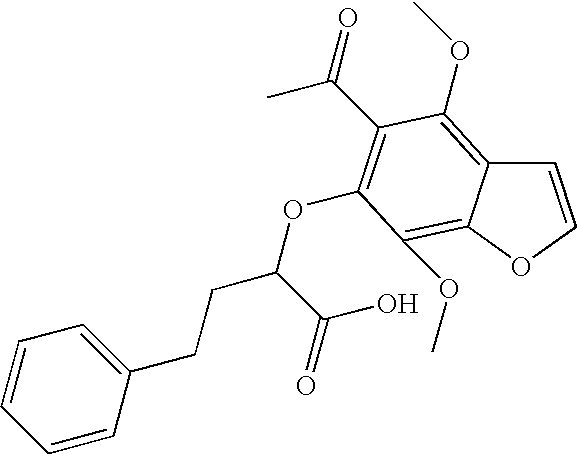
C1=CC(CCC(OC2=C(C(=O)C)C(OC)=C3C=COC3=C2OC)C(=O)O)=CC=C1
